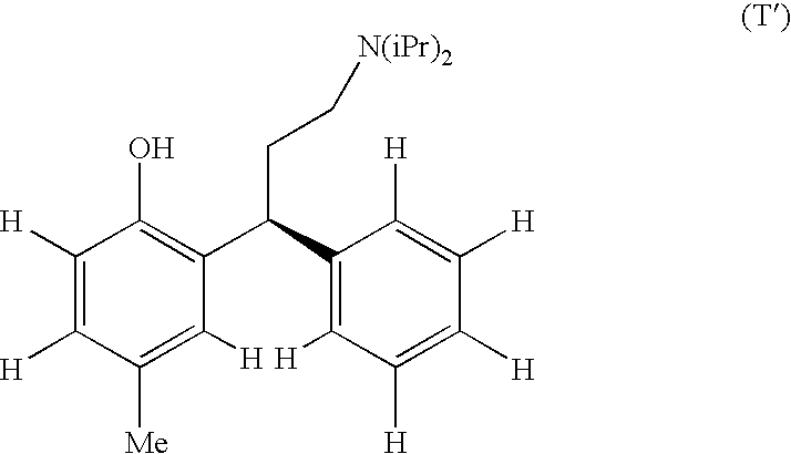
C1([H])=C([H])C([Me])=C([H])C(C(C2=C([H])C([H])=C([H])C([H])=C2[H])CC[N(iPr)2])=C1O
